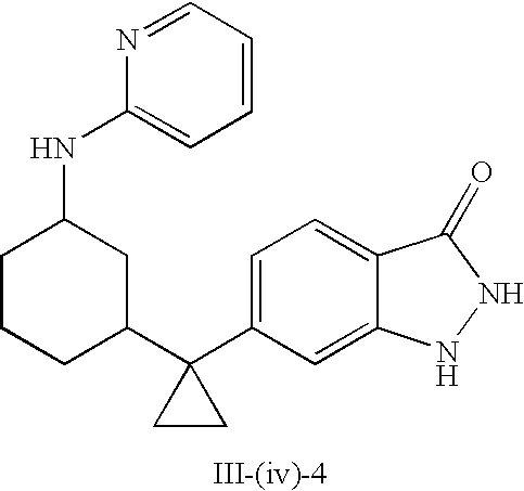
C1=C(C2(C3CC(NC4=CC=CC=N4)CCC3)CC2)C=C2C(=C1)C(=O)NN2
